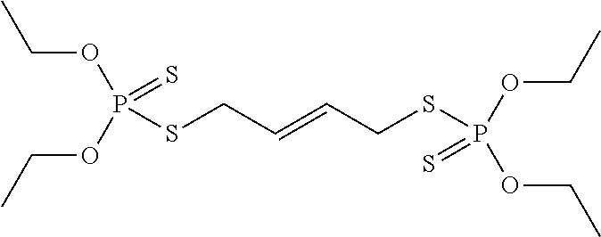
C(OP(OCC)(=S)SCC=CCSP(=S)(OCC)OCC)C
